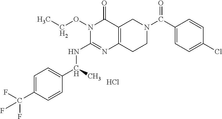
C1=C(C(F)(F)F)C=CC(C(C)NC2=NC3=C(C(=O)N2OCC)CN(C(C2=CC=C(Cl)C=C2)=O)CC3)=C1.Cl
